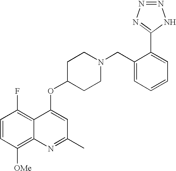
C1=CC([OMe])=C2C(=C1F)C(OC1CCN(CC3=CC=CC=C3C3=NN=NN3)CC1)=CC(C)=N2
